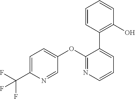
C1=C(C(F)(F)F)N=CC(OC2=NC=CC=C2C2=C(O)C=CC=C2)=C1
